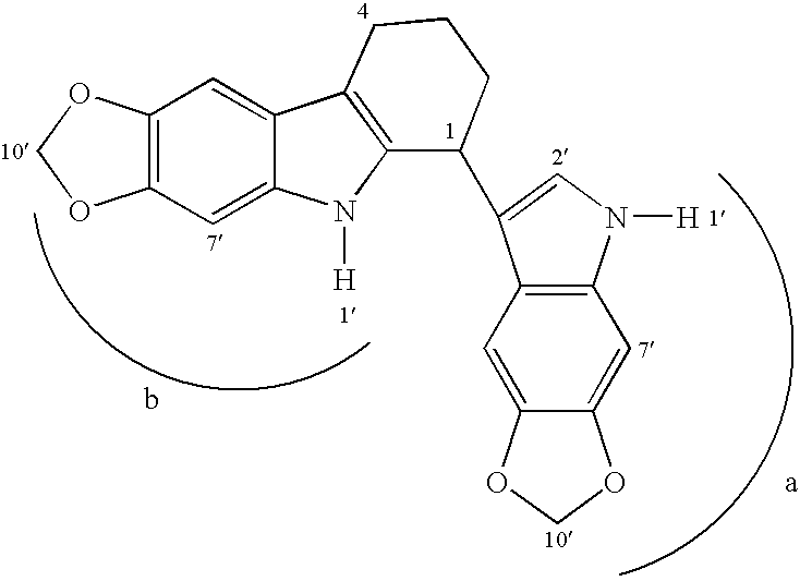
C12=C(C=C3C(=C1)C1=C(N3[H])C(C3=CN([H])C4=C3C=C3C(=C4)OCO3)CCC1)OCO2
